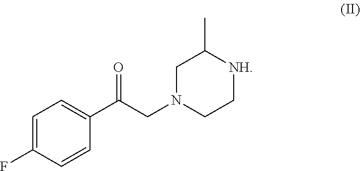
C1=C(F)C=CC(C(CN2CC[NH]C(C)C2)=O)=C1
